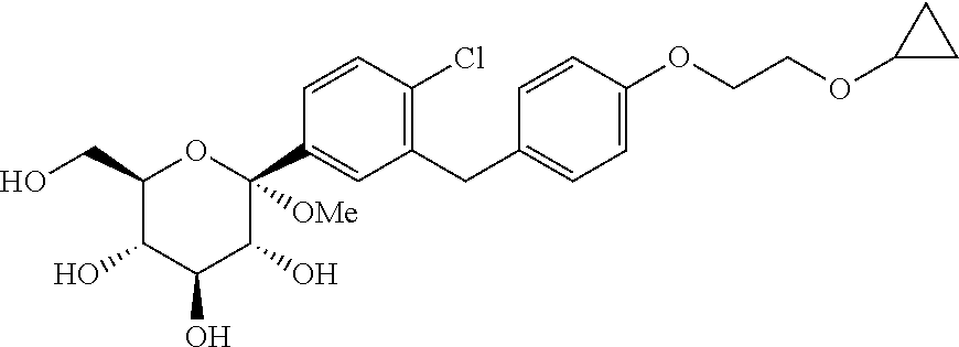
C1=CC(Cl)=C(CC2=CC=C(OCCOC3CC3)C=C2)C=C1C1([OMe])OC(CO)C(O)C(O)C1O
